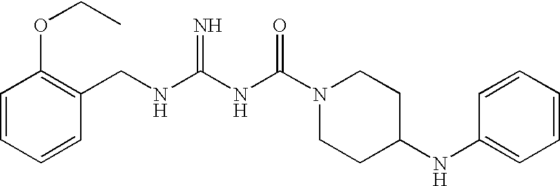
C1=CC=CC(CNC(NC(N2CCC(NC3=CC=CC=C3)CC2)=O)=N)=C1OCC
